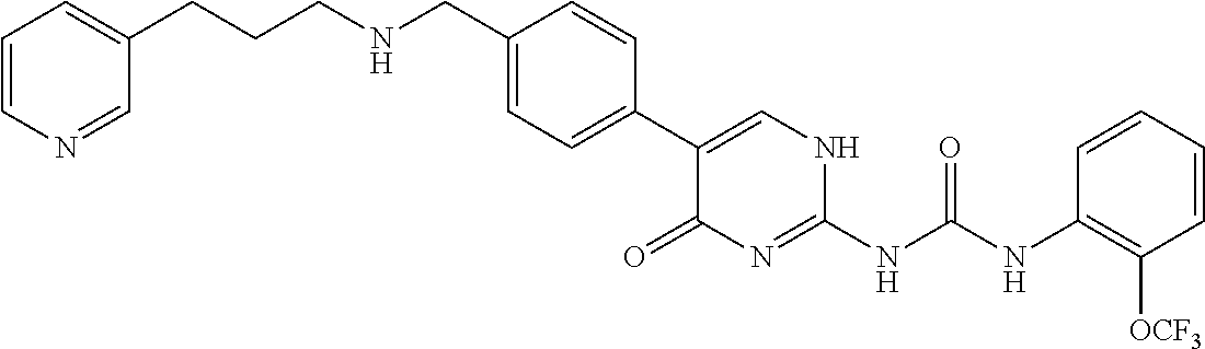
C1(CNCCCC2=CC=CN=C2)=CC=C(C2=CNC(NC(NC3=C([OCF3])C=CC=C3)=O)=NC2=O)C=C1
